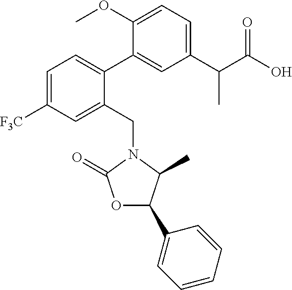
C1(OC)=CC=C(C(C(O)=O)C)C=C1C1=CC=C([F3C])C=C1CN1C(=O)OC(C2=CC=CC=C2)C1C
